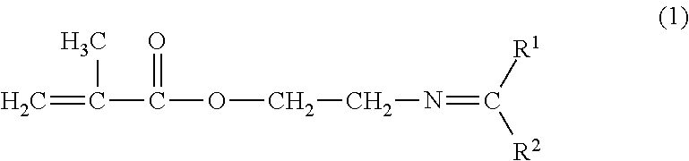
C=C(C)C(=O)OCCN=C([R2])[R1]
